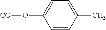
C1=C(C)C=CC(O[CO])=C1
